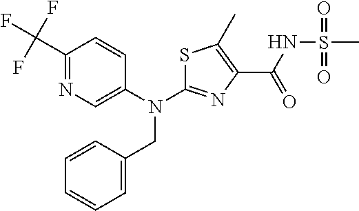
C1(C(F)(F)F)=NC=C(N(C2=NC(C(=O)NS(C)(=O)=O)=C(C)S2)CC2=CC=CC=C2)C=C1
